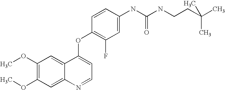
C1=CC(OC2=CC=NC3=CC(OC)=C(OC)C=C23)=C(F)C=C1NC(NCCC(C)(C)C)=O
